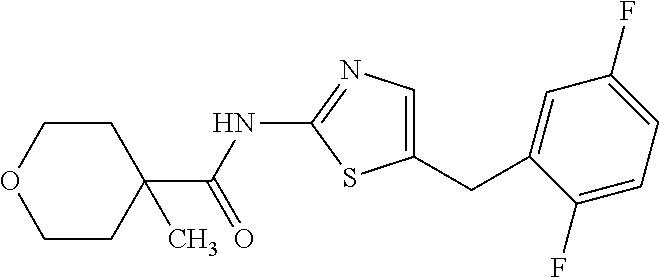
C(C1=CN=C(NC(C2(C)CCOCC2)=O)S1)C1=CC(F)=CC=C1F
